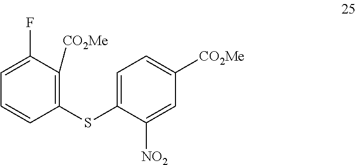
C1=C(SC2=C([CO2Me])C(F)=CC=C2)C([NO2])=CC([CO2Me])=C1
